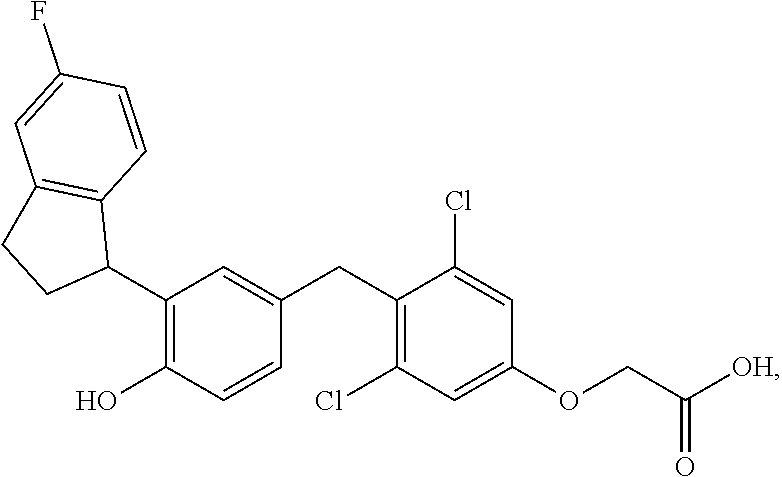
C1(C2=C(O)C=CC(CC3=C(Cl)C=C(OCC([OH])=O)C=C3Cl)=C2)C2=C(CC1)C=C(F)C=C2
